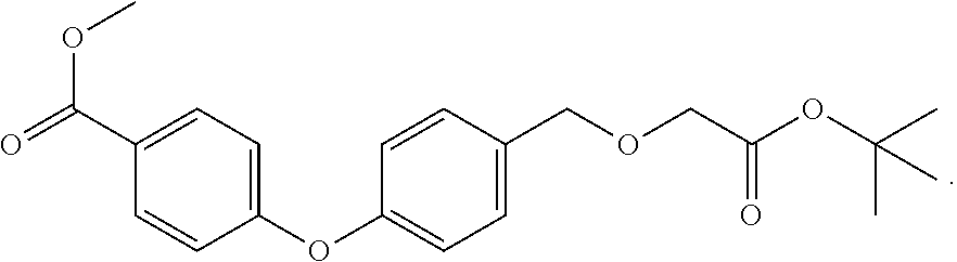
O=C(C1=CC=C(OC2=CC=C(COCC(OC(C)(C)C)=O)C=C2)C=C1)OC
